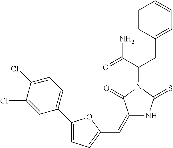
C1=CC(CC(C(=O)N)N2C(=O)C(=CC3=CC=C(C4=CC=C(Cl)C(Cl)=C4)O3)NC2=S)=CC=C1
